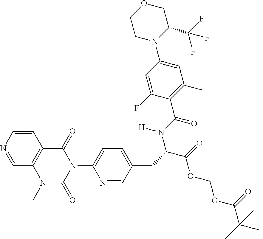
C1(N2C(=O)N(C)C3=C(C2=O)C=CN=C3)=CC=C(CC(C(OCOC(C(C)(C)C)=O)=O)N(C(C2=C(C)C=C(N3C(C(F)(F)F)COCC3)C=C2F)=O)[H])C=N1
